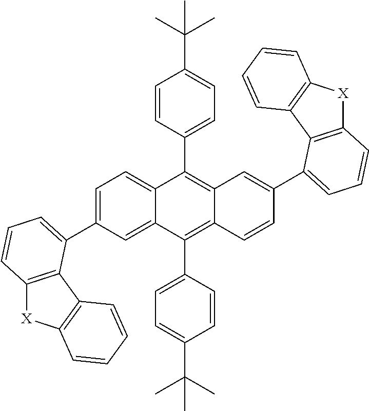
C12=CC(C3=CC=CC4=C3C3=C([X]4)C=CC=C3)=CC=C1C(C1=CC=C(C(C)(C)C)C=C1)=C1C(=C2C2=CC=C(C(C)(C)C)C=C2)C=CC(C2=CC=CC3=C2C2=C([X]3)C=CC=C2)=C1
